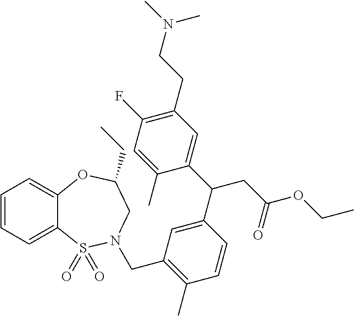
C1=CC=C2C(=C1)OC(CC)CN(CC1=C(C)C=CC(C(CC(=O)OCC)C3=CC(CCN(C)C)=C(F)C=C3C)=C1)S2(=O)=O
